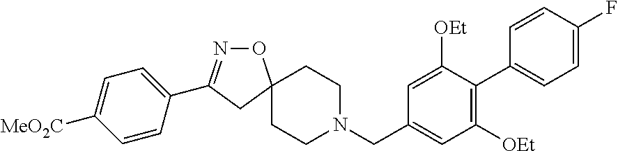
O1N=C(C2=CC=C([MeO2C])C=C2)CC12CCN(CC1=CC([OEt])=C(C3=CC=C(F)C=C3)C([OEt])=C1)CC2
